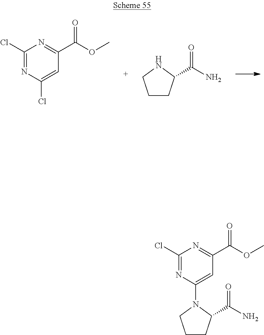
C1(Cl)=NC(Cl)=CC(C(OC)=O)=N1.C1CC(C(=O)N)NC1.C1(Cl)=NC(N2C(C(=O)N)CCC2)=CC(C(OC)=O)=N1
